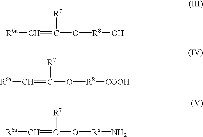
[R6a]C=C([R7])O[R8]O.[R6a]C=C([R7])O[R8][COOH].[R6a]C=C([R7])O[R8]N
